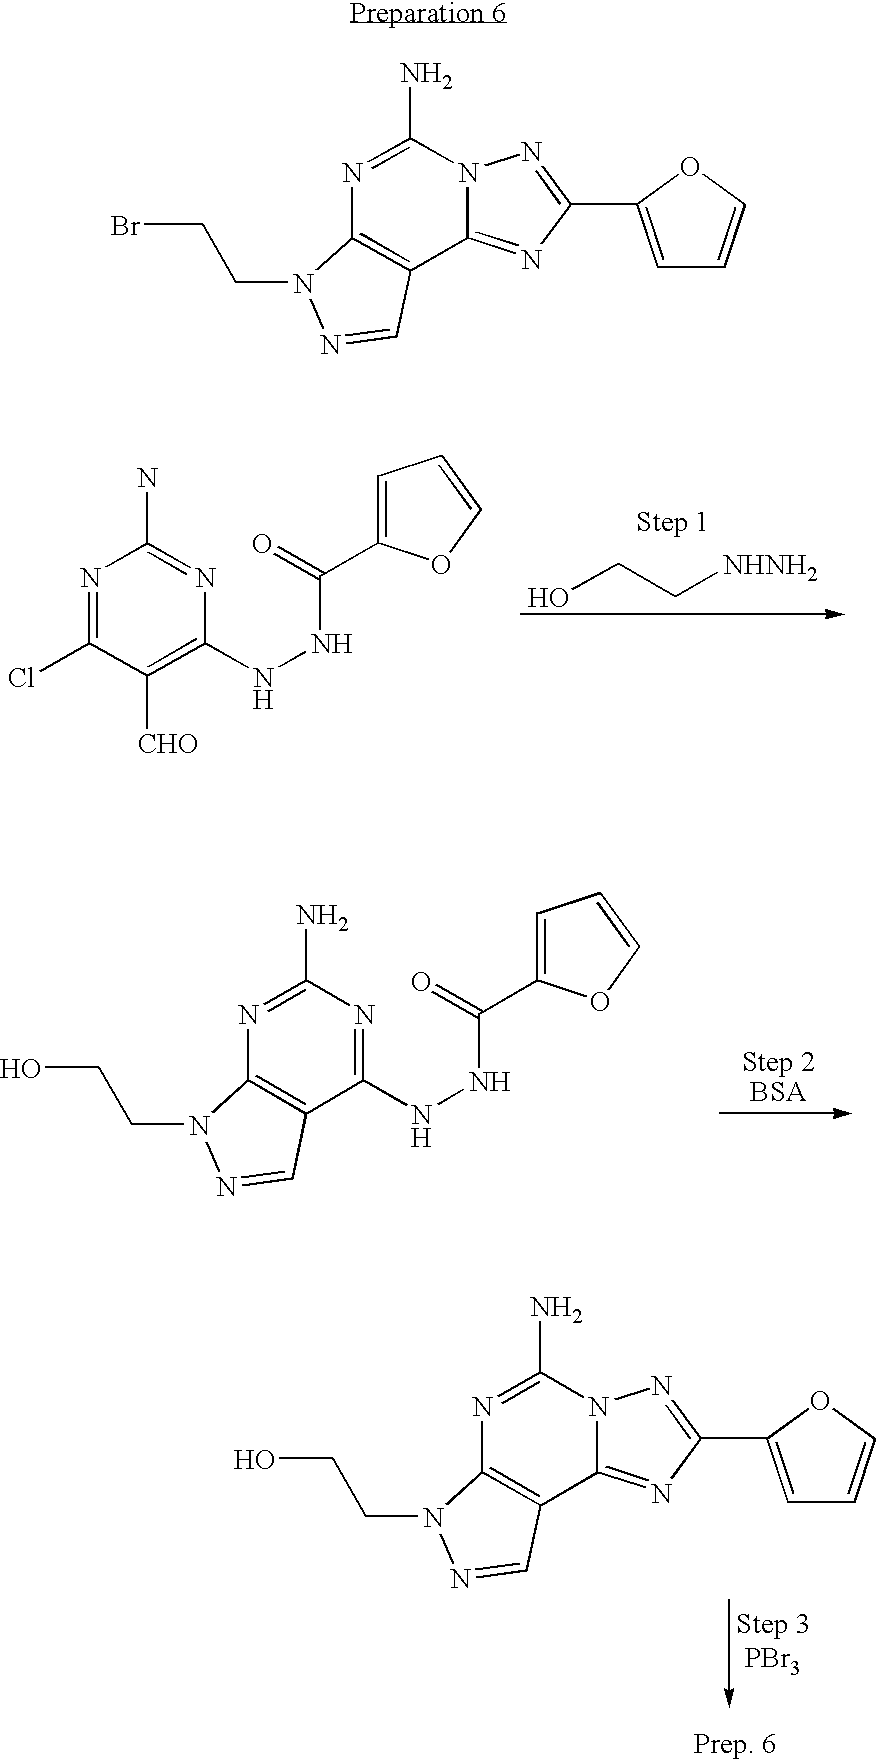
N1=C(Cl)C([CHO])=C(NNC(=O)C2=CC=CO2)N=C1N.OCC[NHNH2].N1=C(N)N=C(NNC(=O)C2=CC=CO2)C2=C1N(CCO)N=C2.N1=C(N)N2C(=NC(C3=CC=CO3)=N2)C2=C1N(CCO)N=C2.N1=C(N)N2C(=NC(C3=CC=CO3)=N2)C2=C1N(CCBr)N=C2
